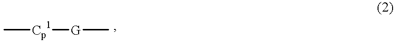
C[Cp1][G]C
